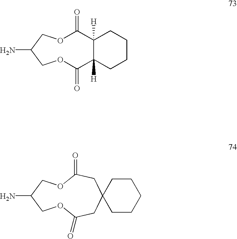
C12([H])C([H])(CCCC1)C(=O)OCC(N)COC2=O.O1CC(N)COC(=O)CC2(CC1=O)CCCCC2
